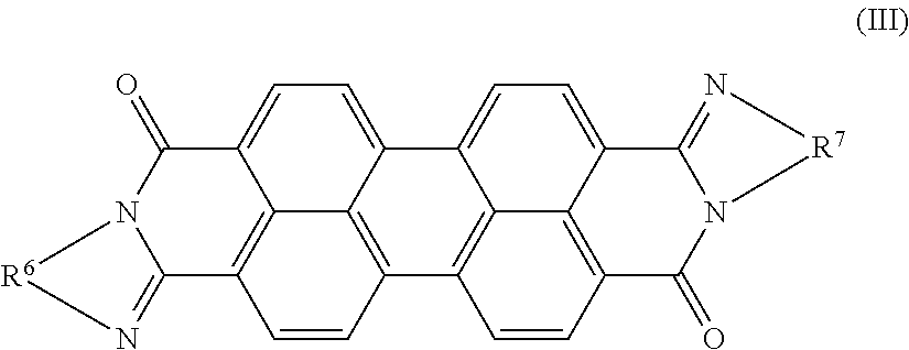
C12=N[R6]N1C(=O)C1=CC=C3C4=C(C=CC2=C14)C1=C2C3=CC=C3C2=C(C=C1)C(=O)N1C3=N[R7]1
